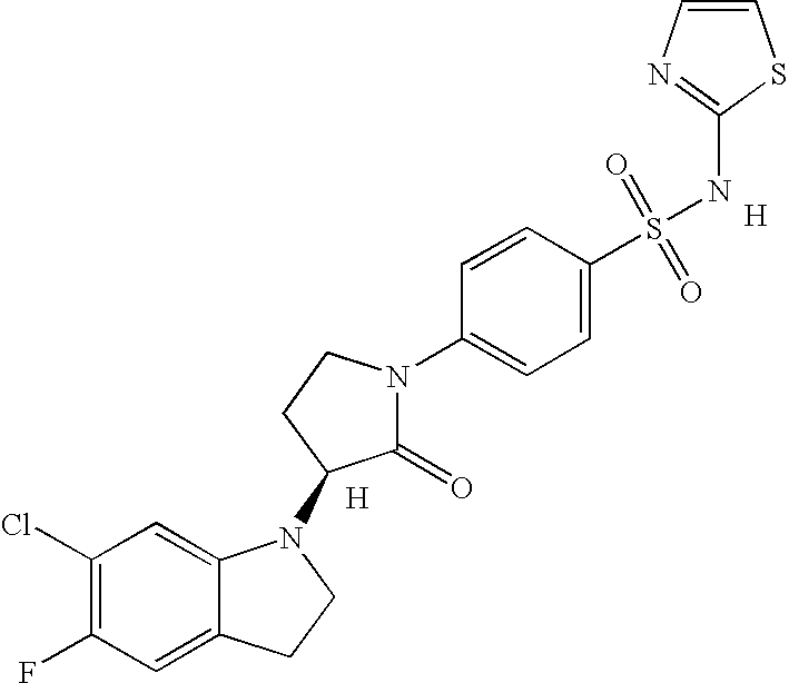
C1(Cl)=C(F)C=C2C(=C1)N(C1C(=O)N(C3=CC=C(S(=O)(=O)NC4=NC=CS4)C=C3)CC1)CC2.[H].[H]
